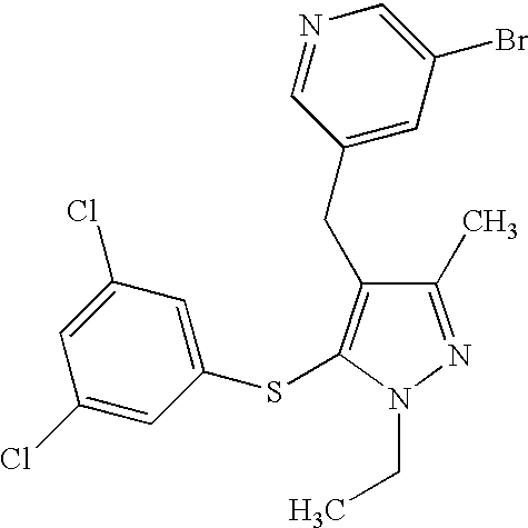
C1(C)=NN(CC)C(SC2=CC(Cl)=CC(Cl)=C2)=C1CC1=CC(Br)=CN=C1
